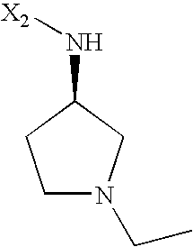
C1N(CC)CC(N[X2])C1
